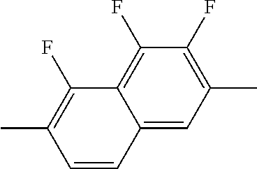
C1(F)=C(C)C=CC2=CC(C)=C(F)C(F)=C12
